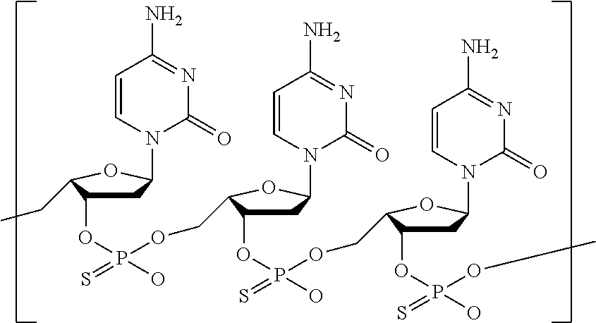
C1=CN(C2CC(OP(=S)(O)OCC3C(OP(OCC4C(OP(OC)(=S)O)CC(N5C=CC(N)=NC5=O)O4)(=S)O)CC(N4C=CC(N)=NC4=O)O3)C(CC)O2)C(=O)N=C1N
